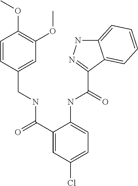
C1=CC(CNC(C2=CC(Cl)=CC=C2NC(=O)C2=NNC3=CC=CC=C32)=O)=CC(OC)=C1OC
